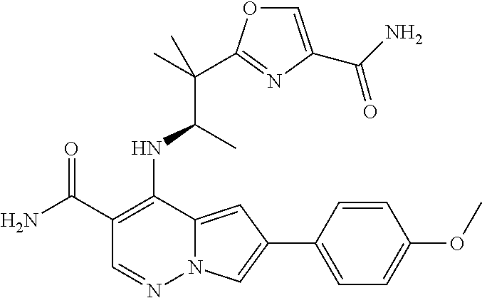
C1(C(N)=O)=C(NC(C(C)(C)C2=NC(C(N)=O)=CO2)C)C2=CC(C3=CC=C(OC)C=C3)=CN2N=C1
